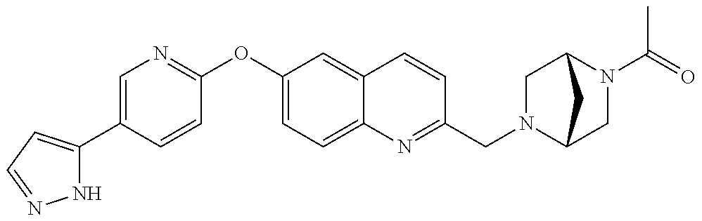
N1C(C2=CN=C(OC3=CC=C4C(=C3)C=CC(CN3C5CN(C(C)=O)C(C3)C5)=N4)C=C2)=CC=N1
